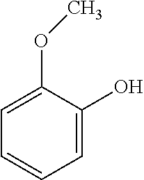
C1=C(OC)C(O)=CC=C1
